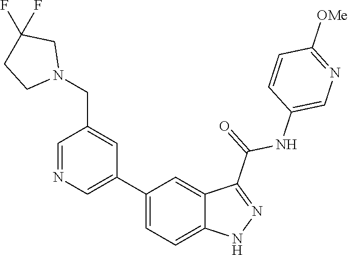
C1(C2=CN=CC(CN3CC(F)(F)CC3)=C2)=CC=C2C(=C1)C(C(=O)NC1=CN=C([OMe])C=C1)=NN2
